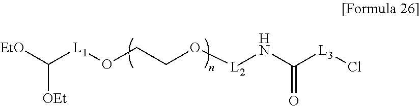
[EtO]C([L1]OCCO[L2]NC([L3]Cl)=O)[OEt]
